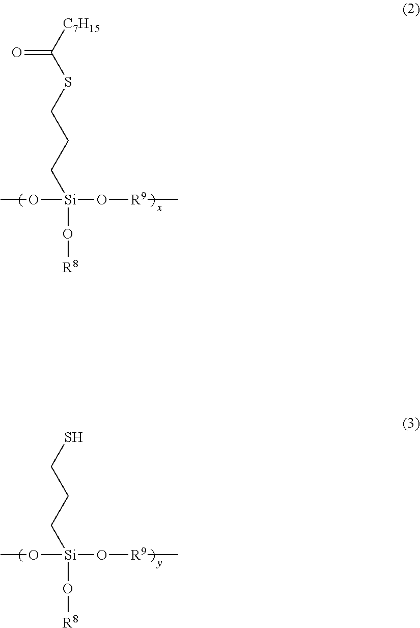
[C7H15]C(SCCC[Si](OC)(O[R8])O[R9]C)=O.SCCC[Si](OC)(O[R8])O[R9]C
